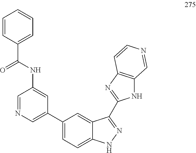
C1=NC=C(C2=CC=C3C(=C2)C(C2=NC4=C(N2)C=NC=C4)=NN3)C=C1NC(C1=CC=CC=C1)=O
